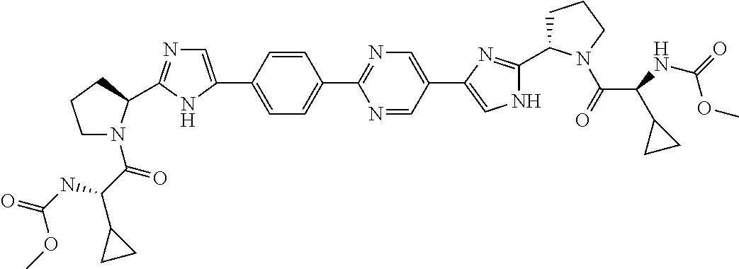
C1=C(C2=CN=C(C3N(C(C(NC(=O)OC)C4CC4)=O)CCC3)N2)C=CC(C2=NC=C(C3=CNC(C4CCCN4C(=O)C(C4CC4)NC(=O)OC)=N3)C=N2)=C1
